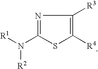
N1=C(N([R1])[R2])SC([R4])=C1[R3]
